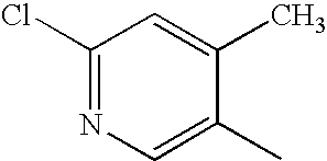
C1(Cl)=NC=C(C)C(C)=C1
